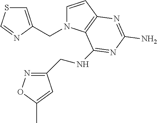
C1=CC2=C(N1CC1=CSC=N1)C(NCC1=NOC(C)=C1)=NC(N)=N2
